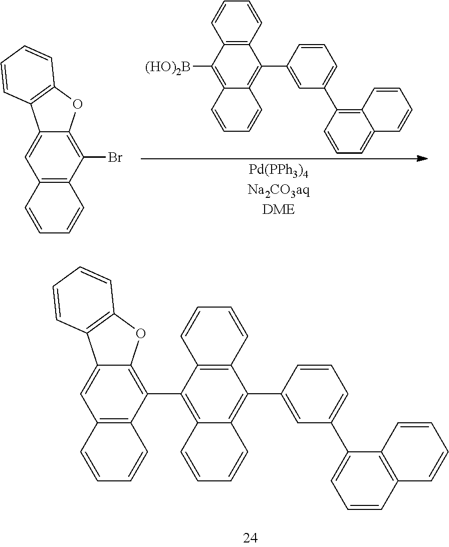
C12=C(C(Br)=C3C(=C1)C1=C(O3)C=CC=C1)C=CC=C2.C12=C(C=CC=C1)C(C1=CC(C3=C4C(=CC=C3)C=CC=C4)=CC=C1)=C1C(=C2[(HO)2B])C=CC=C1.C12=C(C=CC=C1)C(C1=CC(C3=CC=CC4=C3C=CC=C4)=CC=C1)=C1C(=C2C2=C3C(=CC4=C2C=CC=C4)C2=C(O3)C=CC=C2)C=CC=C1
